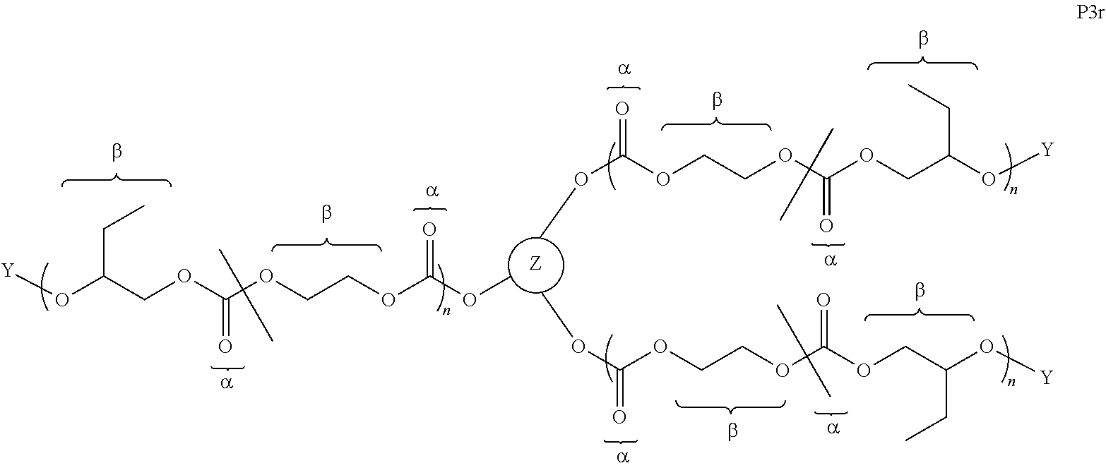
O(C(OCCOC(OCC(O[Y])CC)=O)=O)C.O(C(OCCOC(OCC(O[Y])CC)=O)=O)C.O(C(OCCOC(OCC(O[Y])CC)=O)=O)C.[Z]
